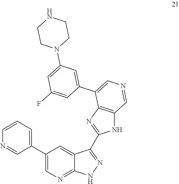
C1=CN=CC(C2=CN=C3C(=C2)C(C2=NC4=C(N2)C=NC=C4C2=CC(N4CCNCC4)=CC(F)=C2)=NN3)=C1
